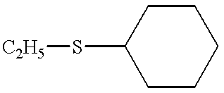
[C2H5]SC1CCCCC1
